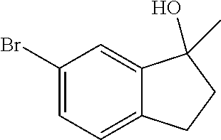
C1(Br)=CC=C2C(=C1)C(O)(C)CC2
